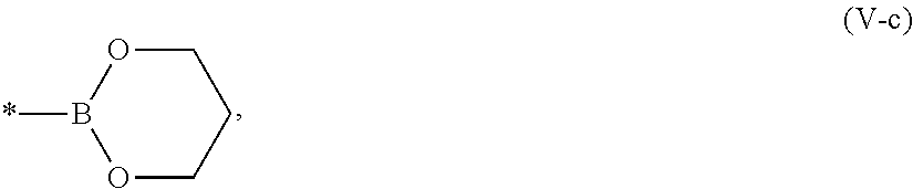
C1OB(*)OCC1
